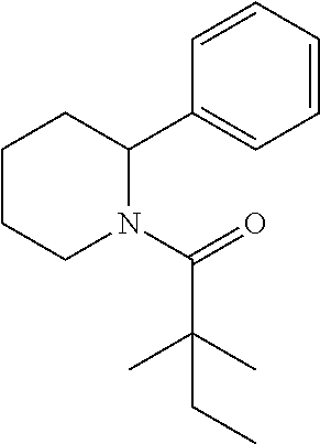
C1CCN(C(=O)C(C)(C)CC)C(C2=CC=CC=C2)C1
